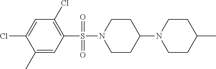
C1=C(Cl)C(C)=CC(S(N2CCC(N3CCC(C)CC3)CC2)(=O)=O)=C1Cl
